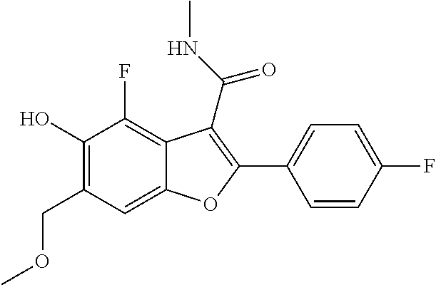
C1(O)=C(COC)C=C2C(=C1F)C(C(=O)NC)=C(C1=CC=C(F)C=C1)O2
